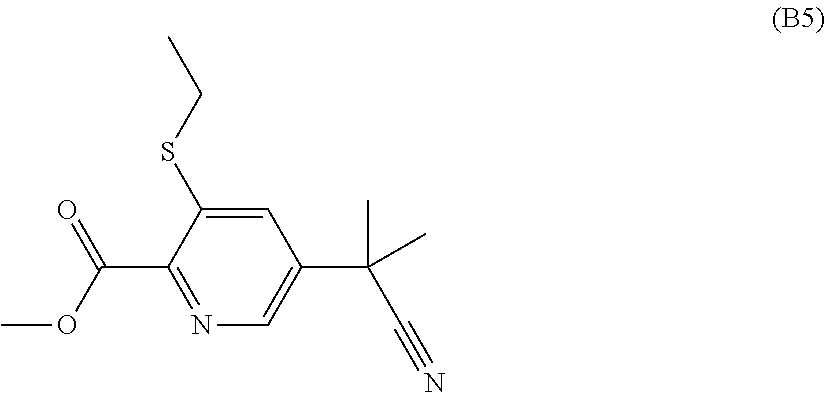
C1=C(SCC)C(C(=O)OC)=NC=C1C(C#N)(C)C
